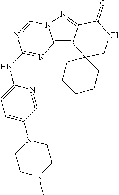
C12=C3C(=NN1C=NC(NC1=CC=C(N4CCN(C)CC4)C=N1)=N2)C(=O)NCC31CCCCC1
